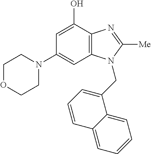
C1(N2CCOCC2)=CC2=C(C(O)=C1)N=C([Me])N2CC1=CC=CC2=CC=CC=C12
